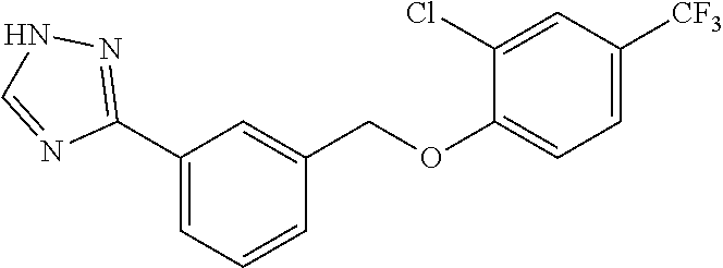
C1(Cl)=CC([CF3])=CC=C1OCC1=CC(C2=NNC=N2)=CC=C1
